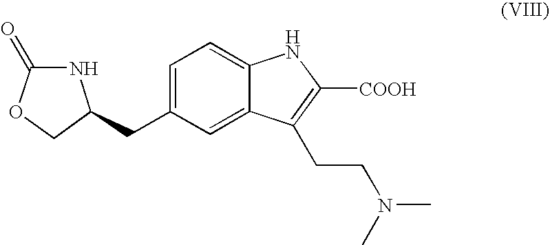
C1=C(CC2NC(=O)OC2)C=C2C(=C1)NC([COOH])=C2CCN(C)C
